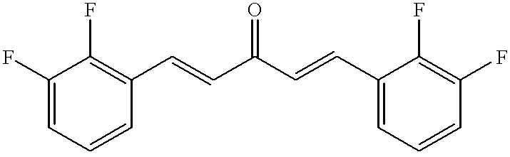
C1(F)=CC=CC(C=CC(C=CC2=CC=CC(F)=C2F)=O)=C1F
